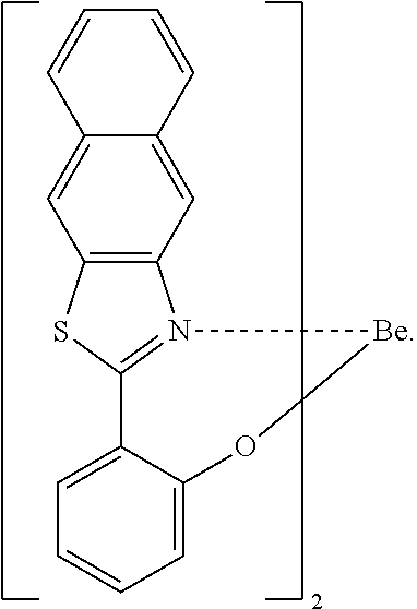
C1=C2C(=CC3=C1SC1=N3[Be]OC3=CC=CC=C13)C=CC=C2
